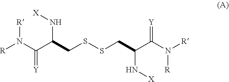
[R]N(C(C(CSSCC(C(N([R])[R])=[Y])N[X])N[X])=[Y])[R]
